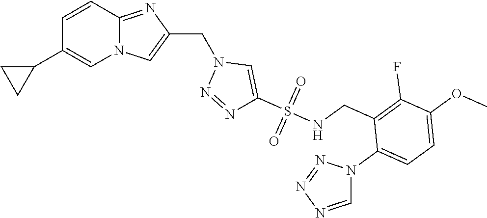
N12C(=NC(CN3N=NC(S(NCC4=C(F)C(OC)=CC=C4N4N=NN=C4)(=O)=O)=C3)=C1)C=CC(C1CC1)=C2
